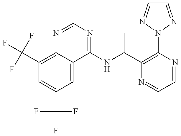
C1(C(F)(F)F)=C2C(=CC(C(F)(F)F)=C1)C(NC(C)C1=C(N3N=CC=N3)N=CC=N1)=NC=N2
